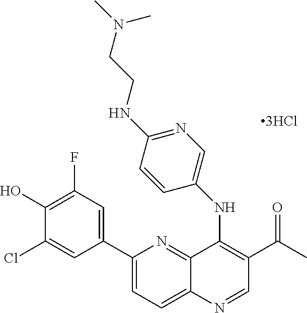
C1(C2=CC(F)=C(O)C(Cl)=C2)=CC=C2C(=N1)C(NC1=CN=C(NCCN(C)C)C=C1)=C(C(C)=O)C=N2
